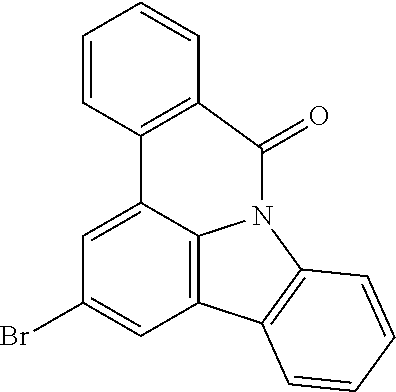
C1=C2C3=C(C=C1Br)C1=C(N3C(=O)C3=C2C=CC=C3)C=CC=C1
